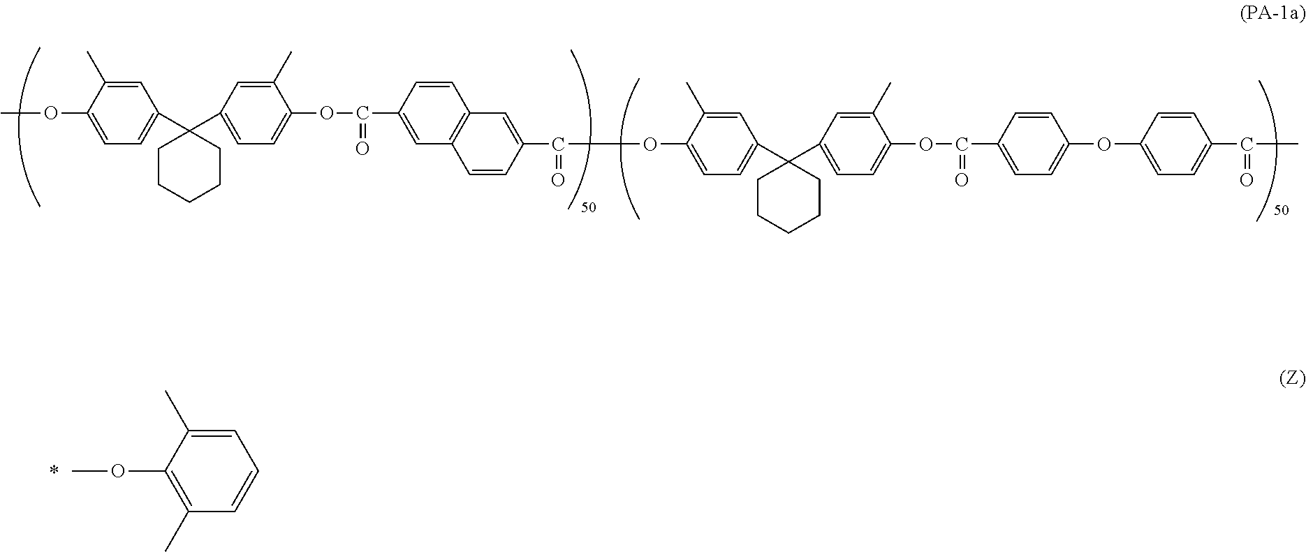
C1(OC(C2=CC3=C(C=C(C(OC4=CC=C(C5(C6=CC=C(OC)C(C)=C6)CCCCC5)C=C4C)=O)C=C3)C=C2)=O)=CC=C(C2(C3=CC=C(OC(=O)C4=CC=C(OC5=CC=C(C(C)=O)C=C5)C=C4)C(C)=C3)CCCCC2)C=C1C.C1(C)=C(OC)C(C)=CC=C1.*
